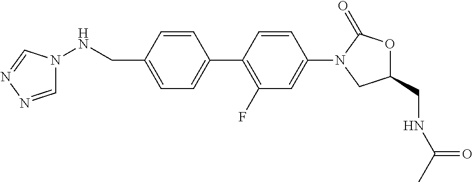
C(C1=CC=C(C2=C(F)C=C(N3C(=O)OC(CNC(C)=O)C3)C=C2)C=C1)NN1C=NN=C1
